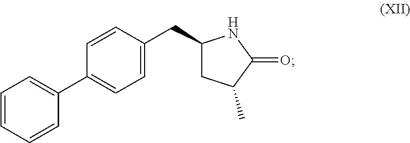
C1(CC2=CC=C(C3=CC=CC=C3)C=C2)CC(C)C(=O)N1
